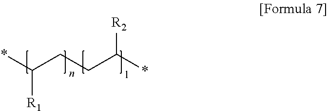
*C(CCC(*)[R2])[R1]
